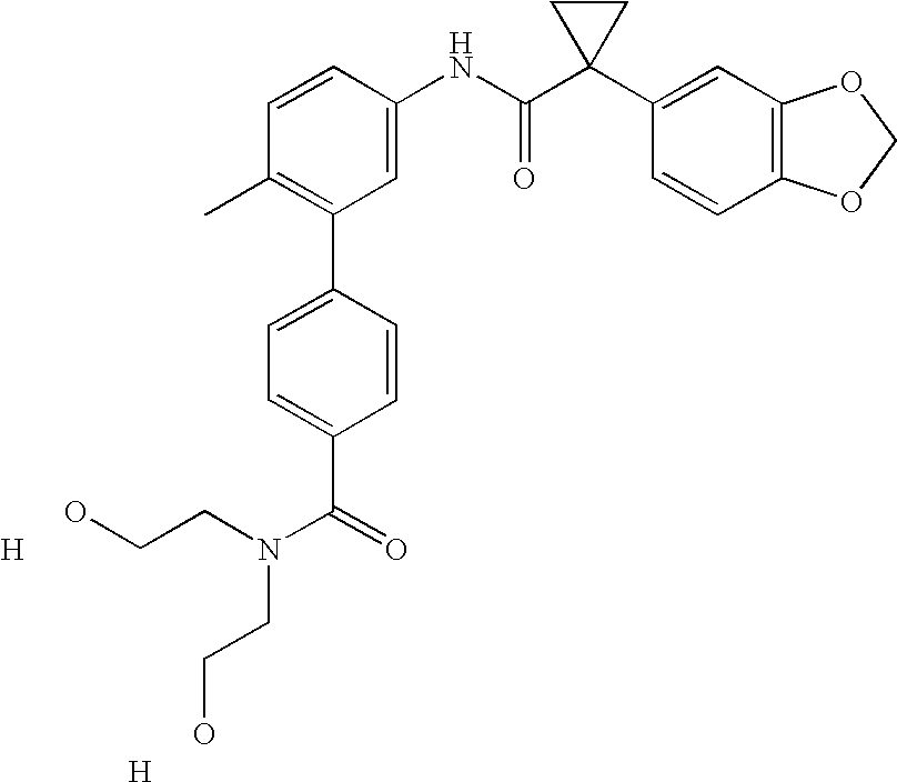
C1=CC(NC(C2(C3=CC4=C(C=C3)OCO4)CC2)=O)=CC(C2=CC=C(C(N(CCO)CCO)=O)C=C2)=C1C.[H].[H]
